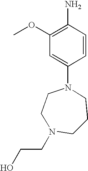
C1CN(CCO)CCCN1C1=CC(OC)=C(N)C=C1
